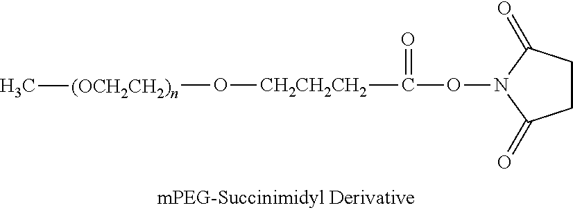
O(N1C(=O)CCC1=O)C([CH2CH2CH2]O[(OCH2CH2)n]C)=O
